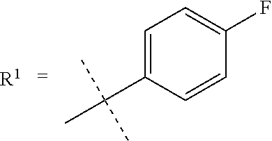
C1=C(C(C)(C)C)C=CC(F)=C1.[R1]
